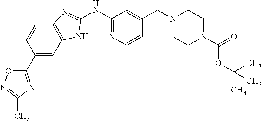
C12=C(C=C(C3=NC(C)=NO3)C=C1)NC(NC1=NC=CC(CN3CCN(C(=O)OC(C)(C)C)CC3)=C1)=N2
